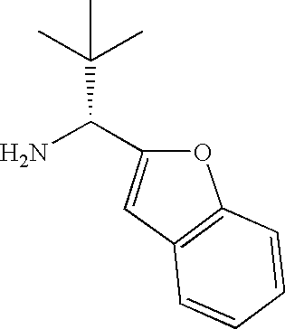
NC(C1=CC2=C(O1)C=CC=C2)C(C)(C)C
